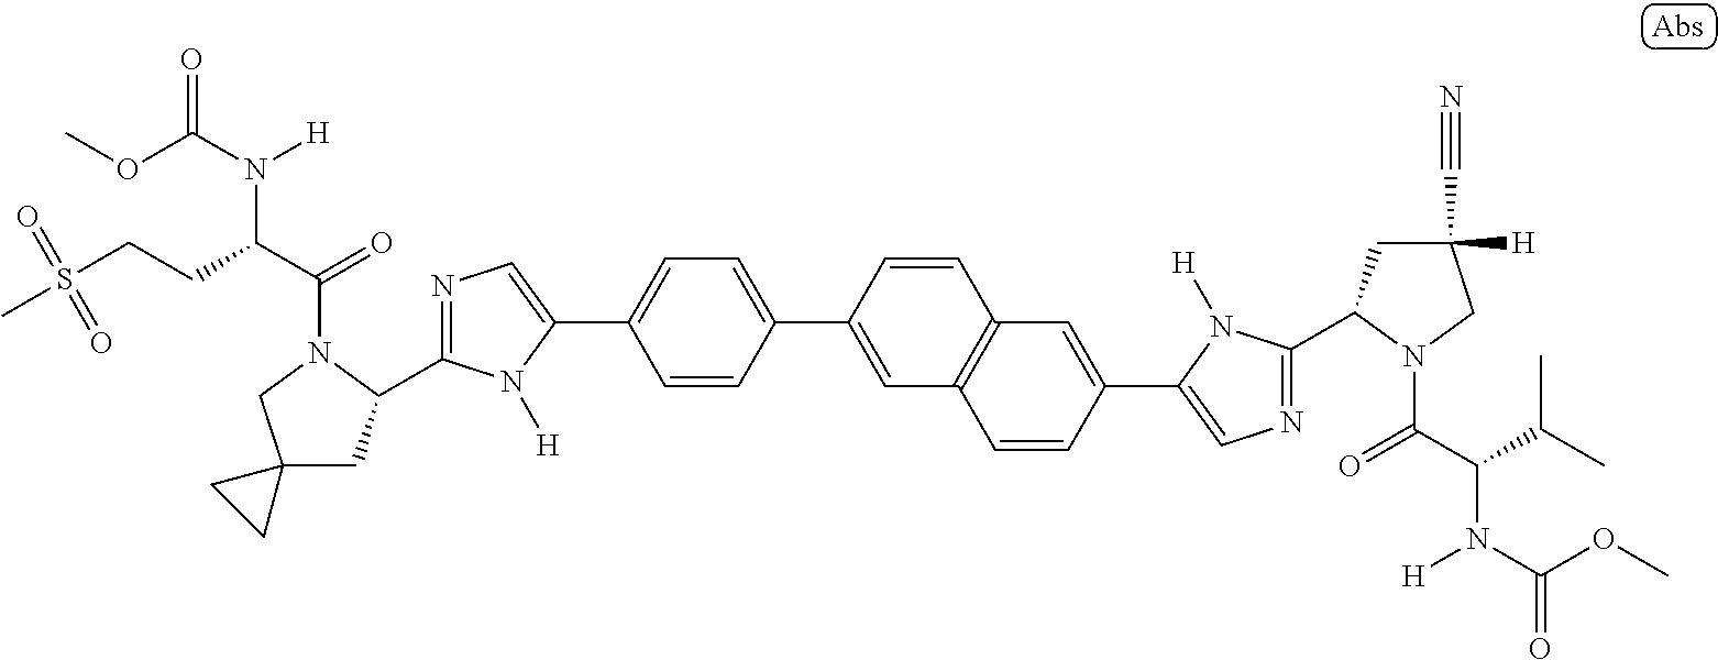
N1=C(C2CC([H])(C#N)CN2C(C(C(C)C)N(C(OC)=O)[H])=O)N([H])C(C2=CC3=C(C=C2)C=C(C2=CC=C(C4=CN=C(C5CC6(CN5C(C(CCS(C)(=O)=O)N(C(=O)OC)[H])=O)CC6)N4[H])C=C2)C=C3)=C1
